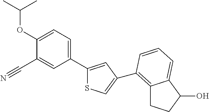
C1(OC(C)C)=CC=C(C2=CC(C3=C4CCC(O)C4=CC=C3)=CS2)C=C1C#N
